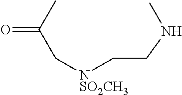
N(CC[NSO2CH3]CC(=O)C)C
